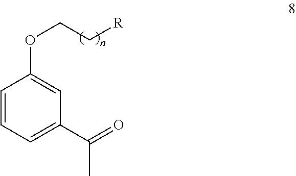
C1=CC=C(C(=O)C)C=C1OCC[R]
